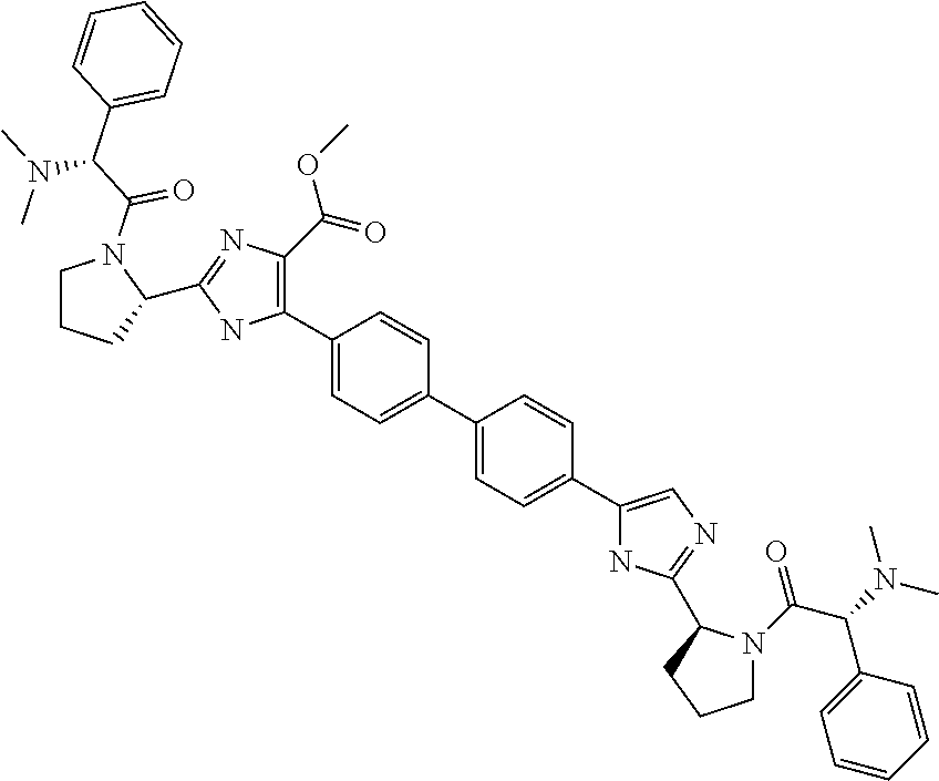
C1(C2=C(C(=O)OC)N=C(C3CCCN3C(C(C3=CC=CC=C3)N(C)C)=O)N2)=CC=C(C2=CC=C(C3=CN=C(C4N(C(C(N(C)C)C5=CC=CC=C5)=O)CCC4)N3)C=C2)C=C1
